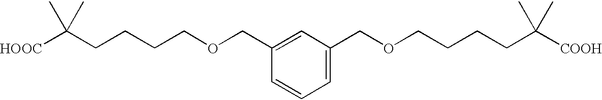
[HOOC]C(CCCCOCC1=CC(COCCCCC([COOH])(C)C)=CC=C1)(C)C
